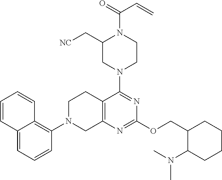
C12=CC=CC(N3CC4=C(CC3)C(N3CCN(C(=O)C=C)C(C[NC])C3)=NC(OCC3C(N(C)C)CCCC3)=N4)=C1C=CC=C2
